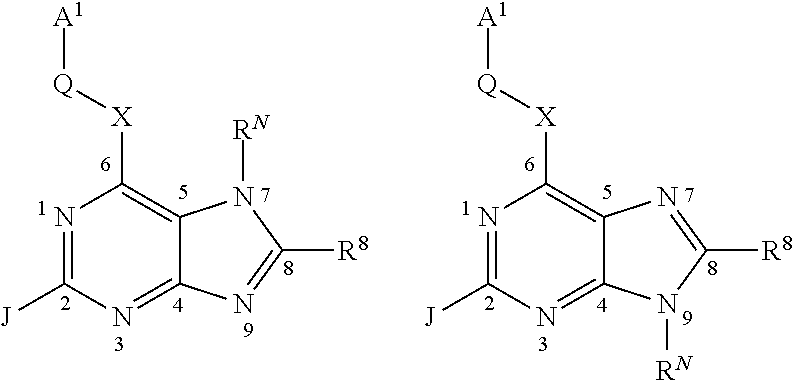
N1=C([J])N=C2C(=C1[X][Q][A1])N([RN])C([R8])=N2.N1=C([J])N=C2C(=C1[X][Q][A1])N=C([R8])N2[RN]
